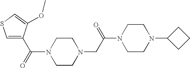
N1(C(=O)C2=CSC=C2OC)CCN(CC(N2CCN(C3CCC3)CC2)=O)CC1
